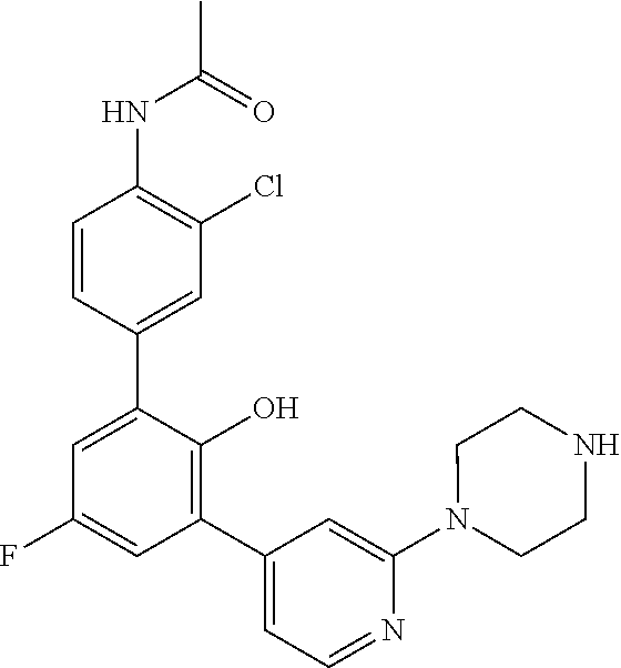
N(C1=C(Cl)C=C(C2=CC(F)=CC(C3=CC=NC(N4CCNCC4)=C3)=C2O)C=C1)C(C)=O
